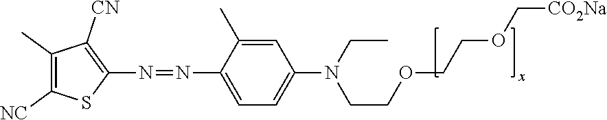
C1(C)=C([NC])SC(N=NC2=CC=C(N(CCOCCOC[CO2Na])CC)C=C2C)=C1[CN]
